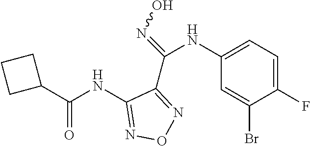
C1(NC(C2CCC2)=O)=NON=C1C(=NO)NC1=CC=C(F)C(Br)=C1
